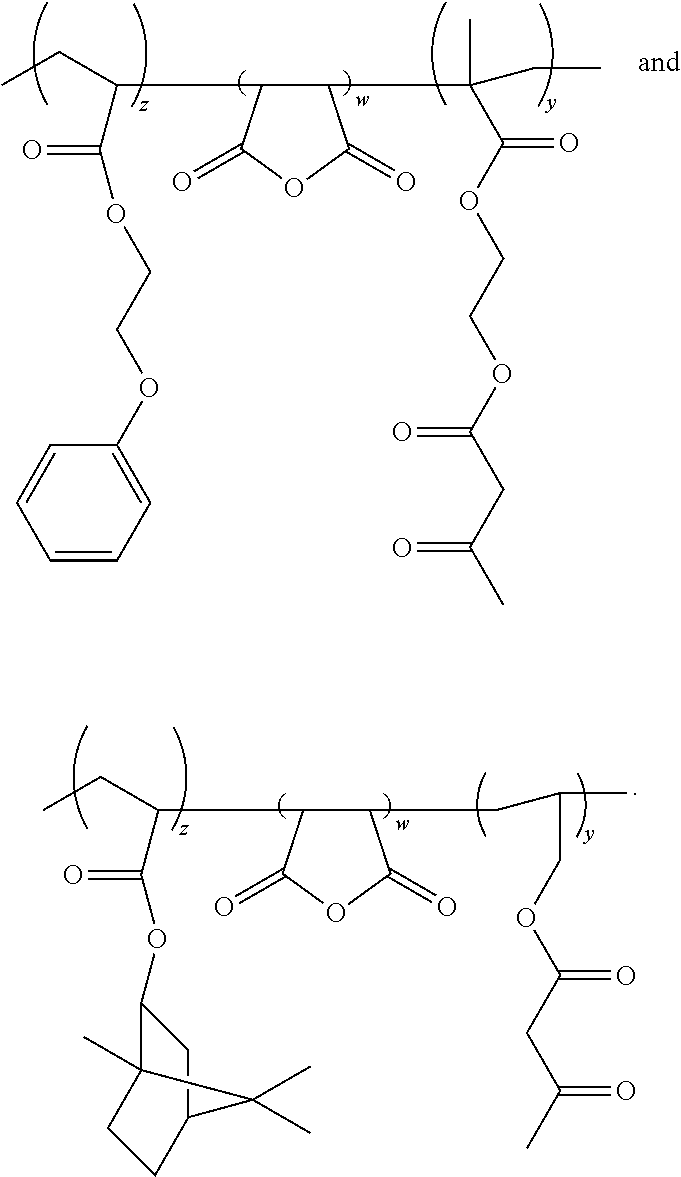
C(C)C(C1C(C(C)(C(=O)OCCOC(=O)CC(=O)C)CC)C(=O)OC1=O)C(=O)OCCOC1=CC=CC=C1.C(C)C(C1C(CC(C)COC(=O)CC(=O)C)C(=O)OC1=O)C(=O)OC1C2(C)CCC(C1)C2(C)C
